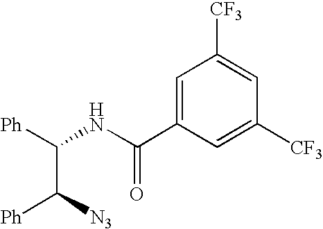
C(NC(C1=CC([CF3])=CC([CF3])=C1)=O)([Ph])C([Ph])[N3]
